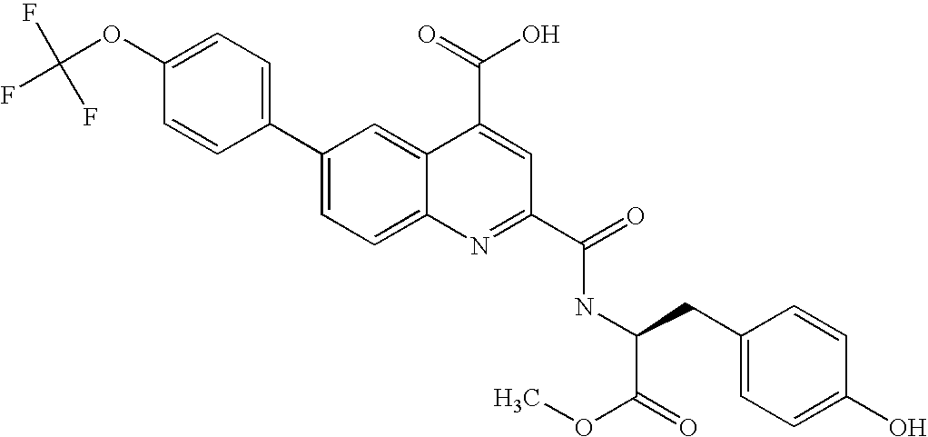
C1=C(OC(F)(F)F)C=CC(C2=CC=C3C(=C2)C(C(=O)O)=CC(C(=O)NC(C(=O)OC)CC2=CC=C(O)C=C2)=N3)=C1
